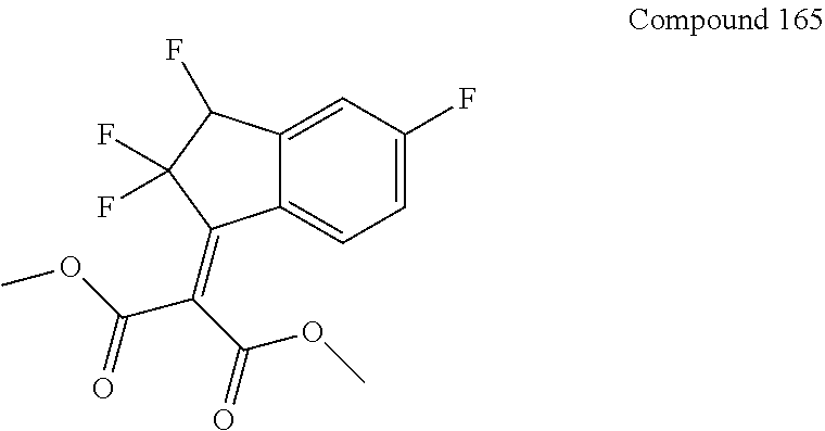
C12=CC=C(F)C=C1C(F)C(F)(F)C2=C(C(=O)OC)C(=O)OC
